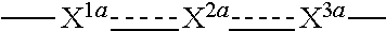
C[X1a][X2a][X3a]C
